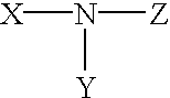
[X]N([Z])[Y]
